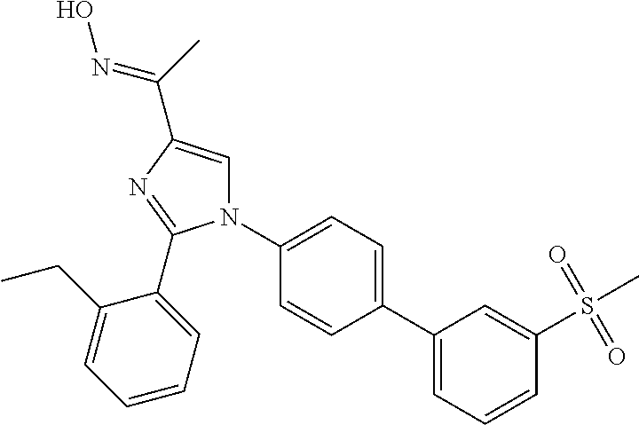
C1(C2=CC=C(N3C=C(C(C)=NO)N=C3C3=CC=CC=C3CC)C=C2)=CC=CC(S(=O)(=O)C)=C1
